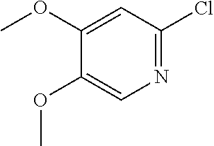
N1=C(Cl)C=C(OC)C(OC)=C1
